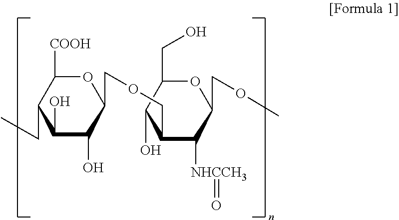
C1(O)C(O)C(COCC2C([NHCCH3]=O)C(COC)OC(CO)C2O)OC([COOH])C1CC
